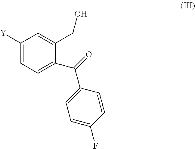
C1([Y])=CC=C(C(C2=CC=C(F)C=C2)=O)C(CO)=C1
